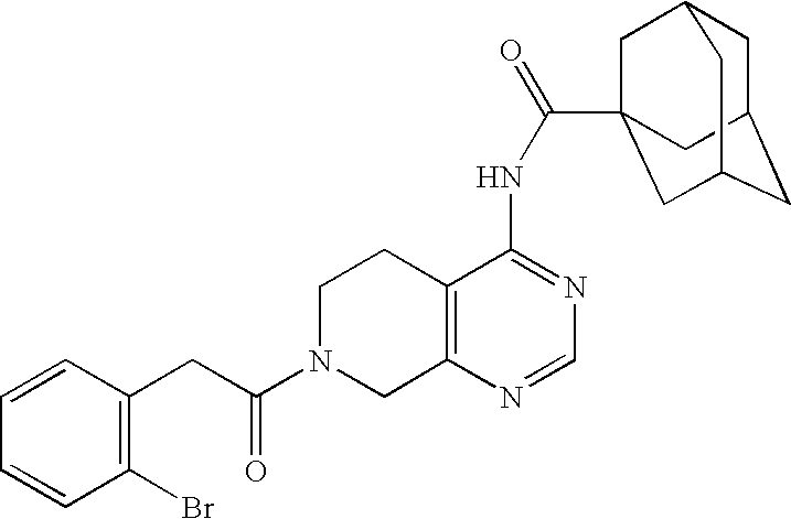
C1N(C(=O)CC2=C(Br)C=CC=C2)CC2=C(C1)C(NC(=O)C13CC4CC(CC(C1)C4)C3)=NC=N2
